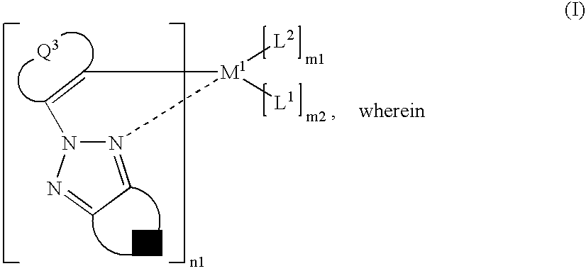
N12=CC=NN1C=C[M1]2([L2])[L1]
